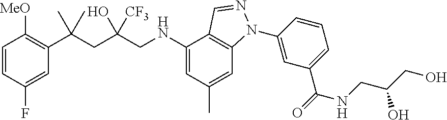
C1=CC(F)=CC(C(CC(CNC2=CC(C)=CC3=C2C=NN3C2=CC(C(NCC(CO)O)=O)=CC=C2)(O)[CF3])(C)C)=C1[MeO]
